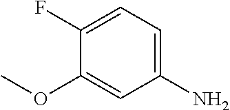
C1(F)=CC=C(N)C=C1OC
